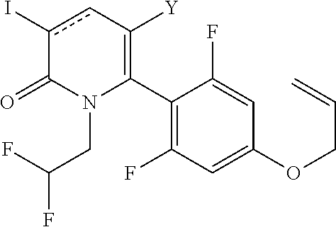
C1(C2=C([Y])cc(I)C(=O)N2CC(F)F)=C(F)C=C(OCC=C)C=C1F
